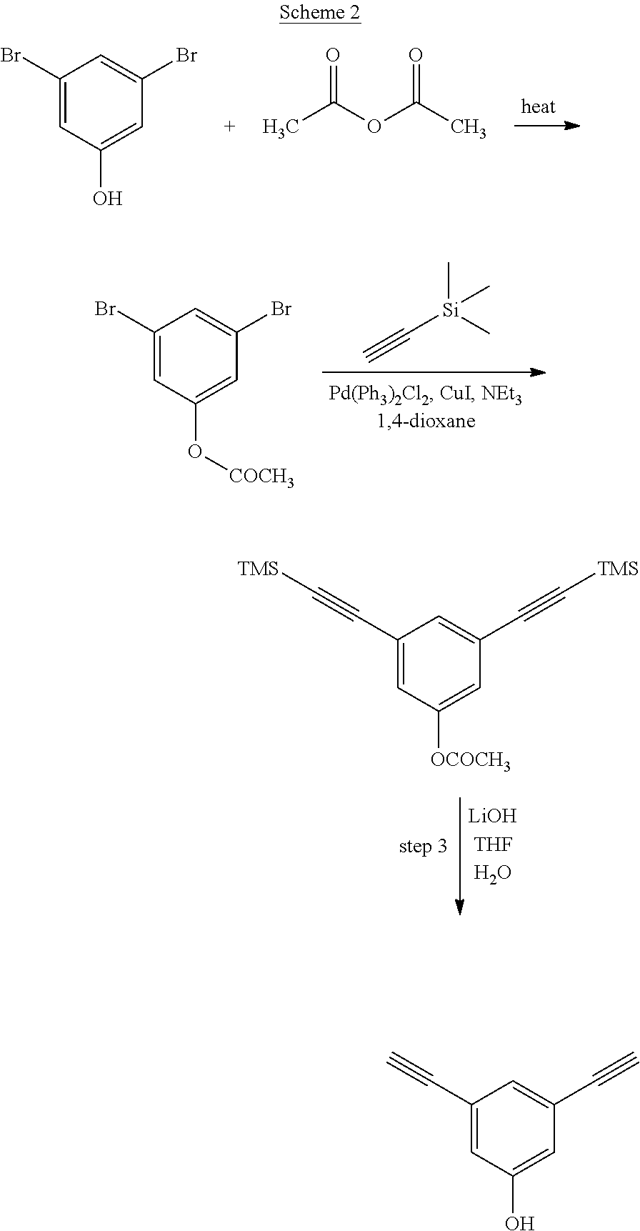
C1(C#C)=CC(O)=CC(C#C)=C1.C1(Br)=CC(O)=CC(Br)=C1.CC(OC(C)=O)=O.C1(Br)=CC(O[COCH3])=CC(Br)=C1.C[Si](C#C)(C)C.C1(C#C[TMS])=CC([OCOCH3])=CC(C#C[TMS])=C1
